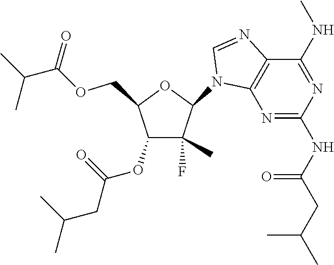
C1(F)(C)C(OC(=O)CC(C)C)C(COC(C(C)C)=O)OC1N1C2=C(N=C1)C(NC)=NC(NC(CC(C)C)=O)=N2
